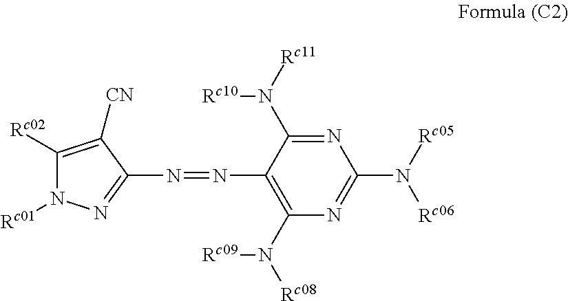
C1([Rc02])=C([CN])C(N=NC2=C(N([Rc08])[Rc09])N=C(N([Rc05])[Rc06])N=C2N([Rc11])[Rc10])=NN1[Rc01]
